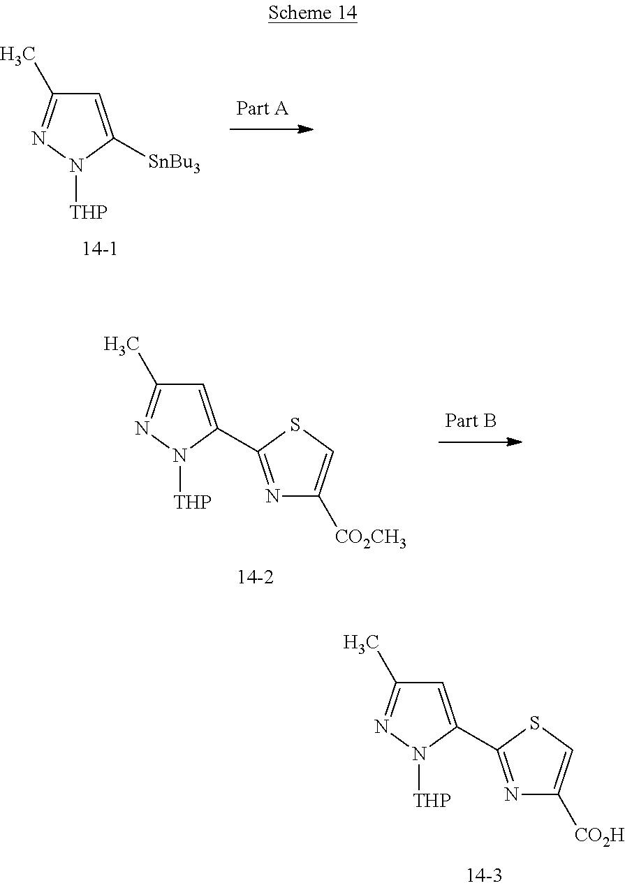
N1=C(C2=CC(C)=NN2[THP])SC=C1[CO2H].N1=C(C2=CC(C)=NN2[THP])SC=C1[CO2CH3].[SnBu3]C1=CC(C)=NN1[THP]
